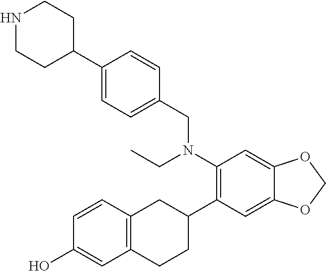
C1(CN(C2=C(C3CC4=C(CC3)C=C(O)C=C4)C=C3C(=C2)OCO3)CC)=CC=C(C2CCNCC2)C=C1
